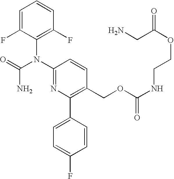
C1=C(F)C(N(C2=NC(C3=CC=C(F)C=C3)=C(COC(NCCOC(CN)=O)=O)C=C2)C(=O)N)=C(F)C=C1
